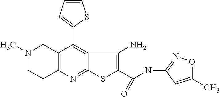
N1(C)CCC2=C(C1)C(C1=CC=CS1)=C1C(=N2)SC(C(NC2=NOC(C)=C2)=O)=C1N
